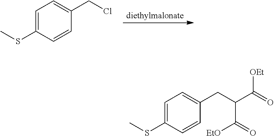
C1=C(SC)C=CC(CCl)=C1.C1=C(SC)C=CC(CC(C(=O)[OEt])C(=O)[EtO])=C1
